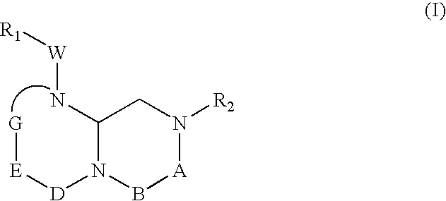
C1(N[W][R1])N([D][E][G])B[A]N([R2])C1
